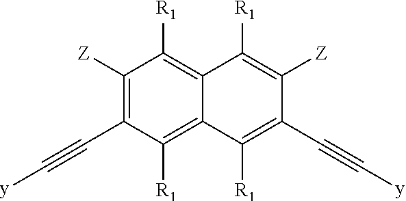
C1([Z])=C(C#C[y])C([R1])=C2C(=C1[R1])C([R1])=C([Z])C(C#C[y])=C2[R1]
